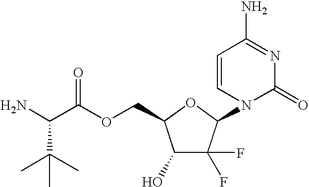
C1(O)C(F)(F)C(N2C(=O)N=C(N)C=C2)OC1COC(C(N)C(C)(C)C)=O
